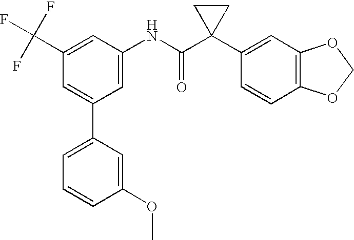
C1(NC(C2(C3=CC4=C(C=C3)OCO4)CC2)=O)=CC(C2=CC=CC(OC)=C2)=CC(C(F)(F)F)=C1
